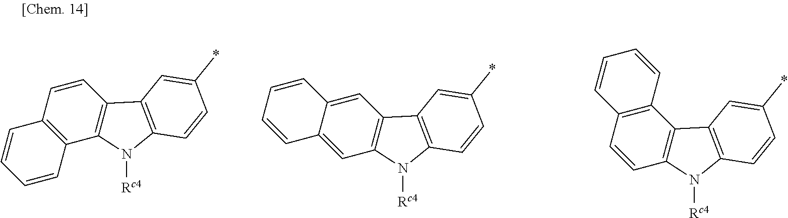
C12=C(C3=C(C=C1)C1=C(N3[Rc4])C=CC(*)=C1)C=CC=C2.C12=CC3=C(C=C1C=CC=C2)C1=C(N3[Rc4])C=CC(*)=C1.C1=CC2=C(C3=C1C=CC=C3)C1=C(N2[Rc4])C=CC(*)=C1
